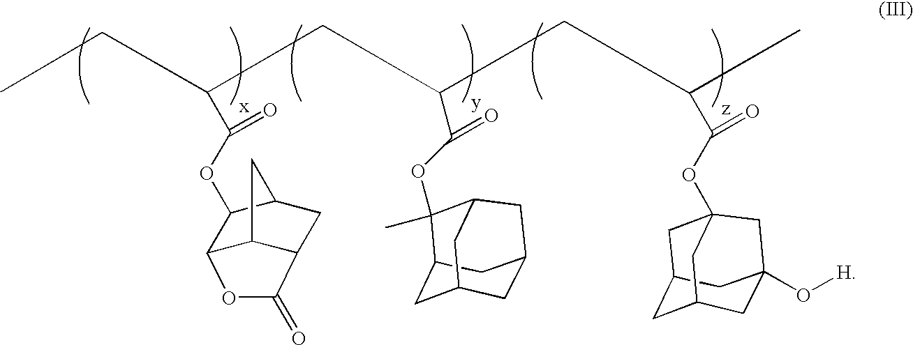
C12C3C(CC(C1OC(C(CC(C(OC1(C)C4CC5CC(C4)CC1C5)=O)CC(C(OC14CC5CC(O[H])(CC(C5)C1)C4)=O)C)CC)=O)C3)C(=O)O2
